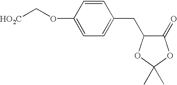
C1=CC(OC[HO2C])=CC=C1CC1C(=O)OC(C)(C)O1
